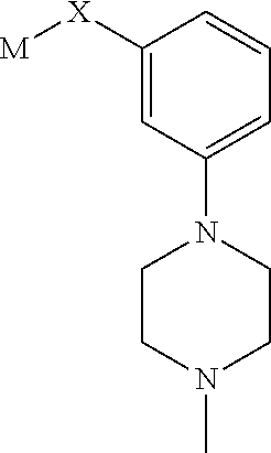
[M][X]C1=CC(N2CCN(C)CC2)=CC=C1
